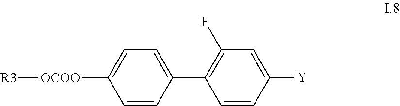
[R3][OCOO]C1=CC=C(C2=C(F)C=C([Y])C=C2)C=C1
